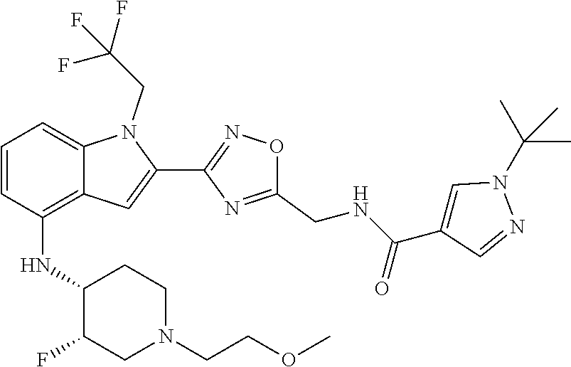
C1=CC(NC2C(F)CN(CCOC)CC2)=C2C(=C1)N(CC(F)(F)F)C(C1=NOC(CNC(C3=CN(C(C)(C)C)N=C3)=O)=N1)=C2
